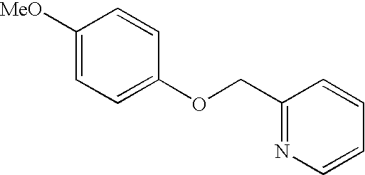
C1([MeO])=CC=C(OCC2=NC=CC=C2)C=C1
